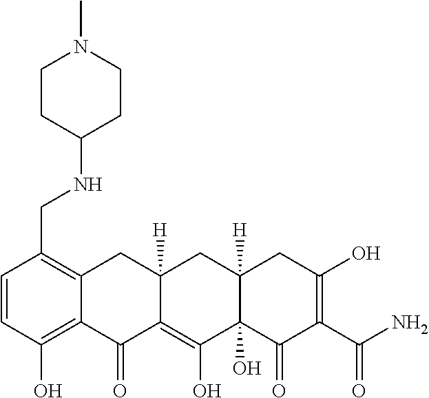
C1=CC(O)=C2C(=C1CNC1CCN(C)CC1)CC1([H])C(=C(O)C3(O)C([H])(C1)CC(O)=C(C(N)=O)C3=O)C2=O
